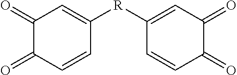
C1(=O)C(=O)C=CC([R]C2=CC(=O)C(=O)C=C2)=C1
